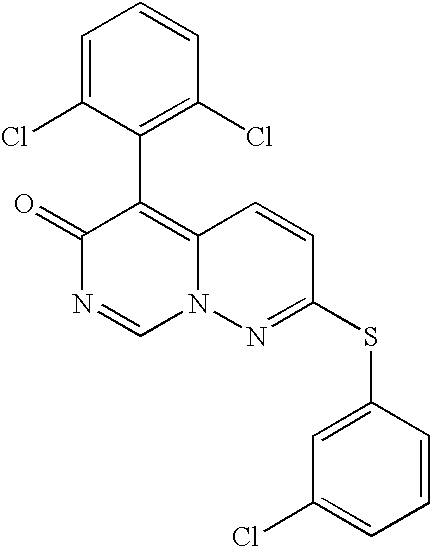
O=C1N=CN2C(=C1C1=C(Cl)C=CC=C1Cl)C=CC(SC1=CC(Cl)=CC=C1)=N2
